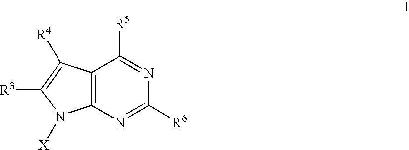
C12=C(N=C([R6])N=C1[R5])N([X])C([R3])=C2[R4]
